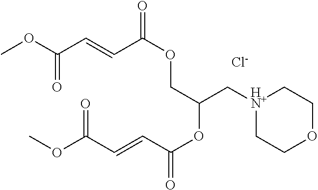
COC(C=CC(OCC(OC(=O)C=CC(OC)=O)C[HN+]1CCOCC1)=O)=O.[Cl-]
